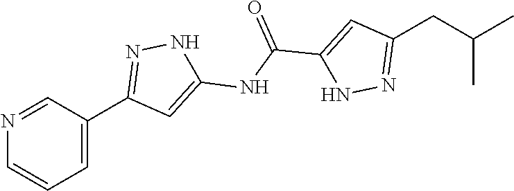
C1=C(C2=NNC(NC(C3=CC(CC(C)C)=NN3)=O)=C2)C=NC=C1
